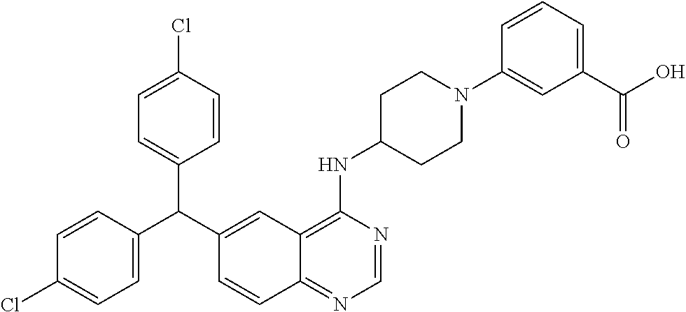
C1=CC(C(C2=CC3=C(NC4CCN(C5=CC(C(O)=O)=CC=C5)CC4)N=CN=C3C=C2)C2=CC=C(Cl)C=C2)=CC=C1Cl
